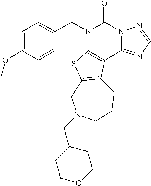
C1=CC(OC)=CC=C1CN1C2=C(C3=NC=NN3C1=O)C1=C(S2)CN(CC2CCOCC2)CCC1
